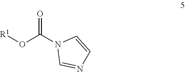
[R1]OC(N1C=NC=C1)=O
